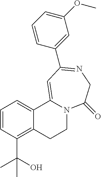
C1=CC(C(O)(C)C)=C2C(=C1)C1=CC(C3=CC(OC)=CC=C3)=NCC(=O)N1CC2
